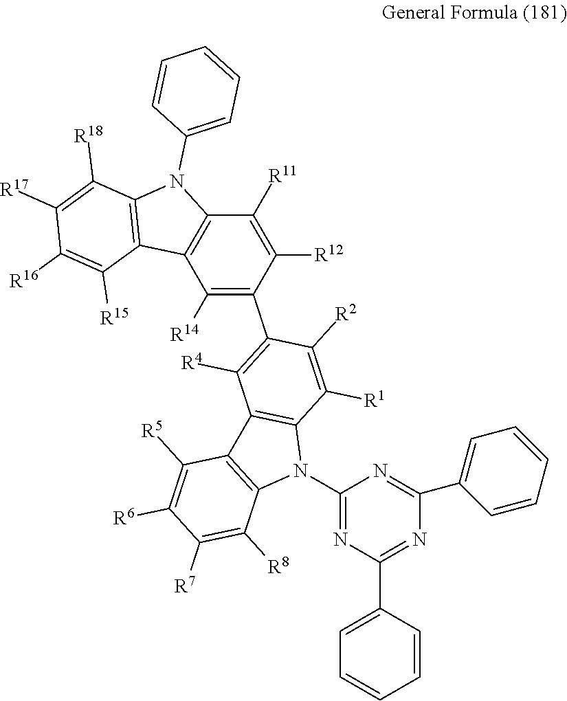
C1(N2C3=C(C4=C2C([R8])=C([R7])C([R6])=C4[R5])C([R4])=C(C2=C([R14])C4=C(C([R11])=C2[R12])N(C2=CC=CC=C2)C2=C4C([R15])=C([R16])C([R17])=C2[R18])C([R2])=C3[R1])=NC(C2=CC=CC=C2)=NC(C2=CC=CC=C2)=N1
